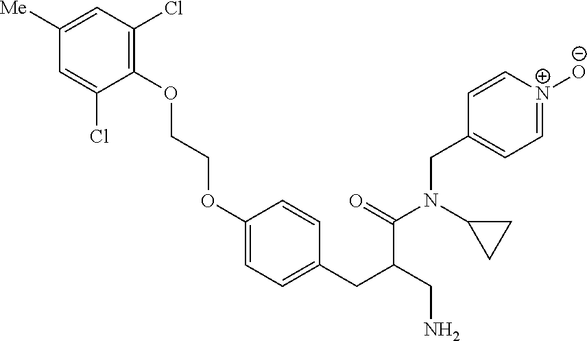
C1(OCCOC2=CC=C(CC(CN)C(=O)N(C3CC3)CC3=CC=[N+]([O-])C=C3)C=C2)=C(Cl)C=C([Me])C=C1Cl
